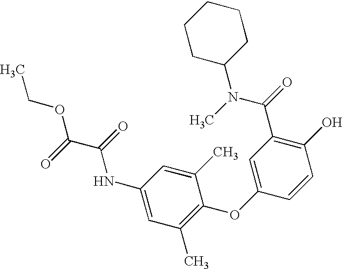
C1(O)=C(C(N(C)C2CCCCC2)=O)C=C(OC2=C(C)C=C(NC(C(OCC)=O)=O)C=C2C)C=C1
